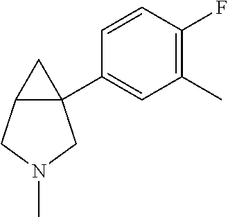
C12(C3=CC(C)=C(F)C=C3)C(CN(C)C1)C2
